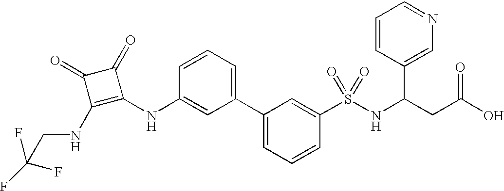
C(NC1=C(NC2=CC(C3=CC=CC(S(=O)(NC(C4=CN=CC=C4)CC(=O)O)=O)=C3)=CC=C2)C(=O)C1=O)C(F)(F)F
